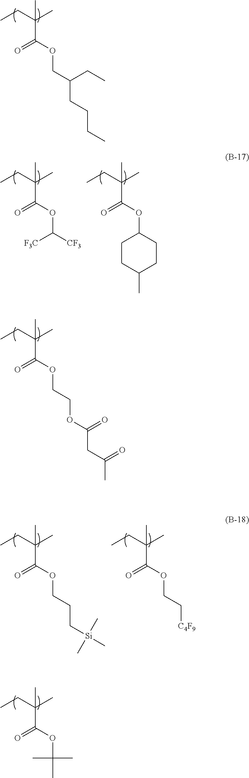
C(C(CC)(C)C)(OCC(CC)CCCC)=O.C(C(CC)(C)C)(OC([F3C])[CF3])=O.C(C(CC)(C)C)(OC1CCC(C)CC1)=O.C(C(CC)(C)C)(OCCOC(=O)CC(=O)C)=O.C(C(CC)(C)C)(OCCC[Si](C)(C)C)=O.C(C(CC)(C)C)(OCC[C4F9])=O.C(C(CC)(C)C)(OC(C)(C)C)=O
